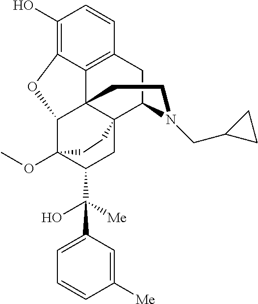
C1(O)=C2C3=C(C=C1)CC1C45C3(C(C(OC)(C(C(C3=CC=CC([Me])=C3)(O)[Me])C4)CC5)O2)CCN1CC1CC1
